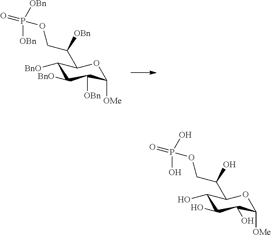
C1([BnO])C([BnO])C([OBn])C([OMe])OC1C(COP(=O)([OBn])[OBn])[OBn].C1(O)C(O)C(O)C([OMe])OC1C(COP(=O)(O)O)O
